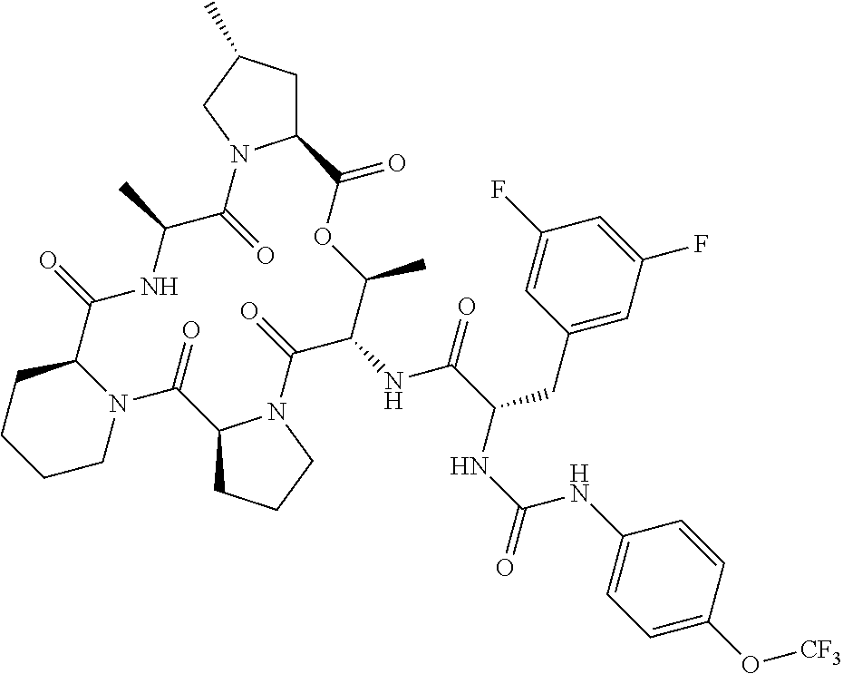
N12C(CCCC1)C(=O)NC(C)C(=O)N1C(CC(C)C1)C(=O)OC(C)C(NC(C(NC(NC1=CC=C(O[CF3])C=C1)=O)CC1=CC(F)=CC(F)=C1)=O)C(=O)N1C(C2=O)CCC1
